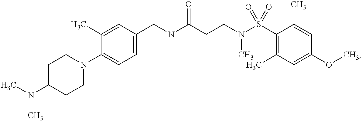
C(NC(CCN(S(C1=C(C)C=C(OC)C=C1C)(=O)=O)C)=O)C1=CC=C(N2CCC(N(C)C)CC2)C(C)=C1
